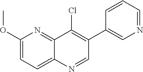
C12=NC(OC)=CC=C1N=CC(C1=CN=CC=C1)=C2Cl
